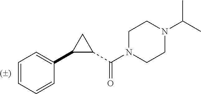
C1=CC=CC(C2C(C(N3CCN(C(C)C)CC3)=O)C2)=C1
